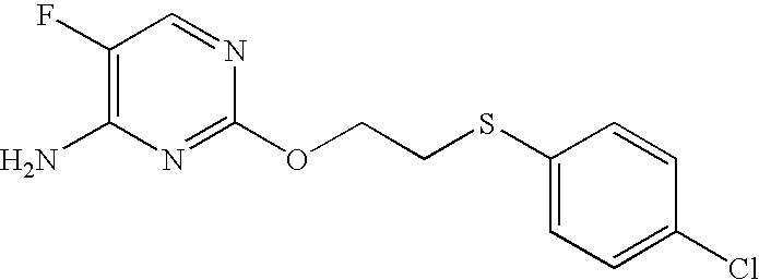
NC1=C(F)C=NC(OCCSC2=CC=C(Cl)C=C2)=N1
